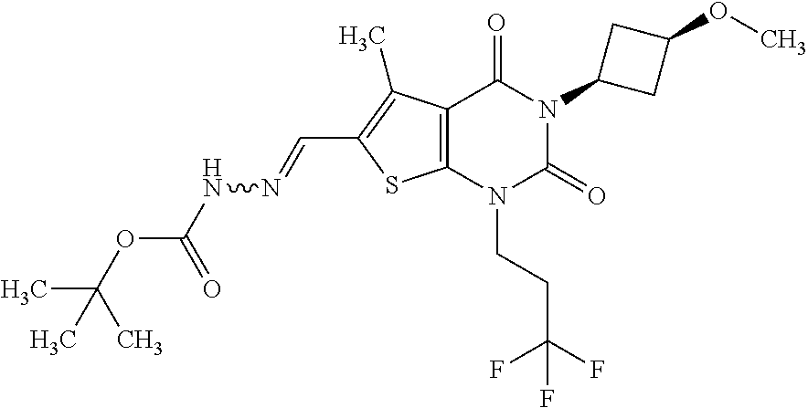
C12=C(N(CCC(F)(F)F)C(=O)N(C3CC(OC)C3)C1=O)SC(C=NNC(OC(C)(C)C)=O)=C2C
